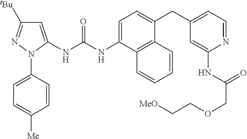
C1(N2C(NC(NC3=CC=C(CC4=CC=NC(NC(COCC[MeO])=O)=C4)C4=C3C=CC=C4)=O)=CC([tBu])=N2)=CC=C([Me])C=C1
